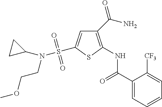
C1(C(N)=O)=C(NC(C2=CC=CC=C2[CF3])=O)SC(S(N(CCOC)C2CC2)(=O)=O)=C1
